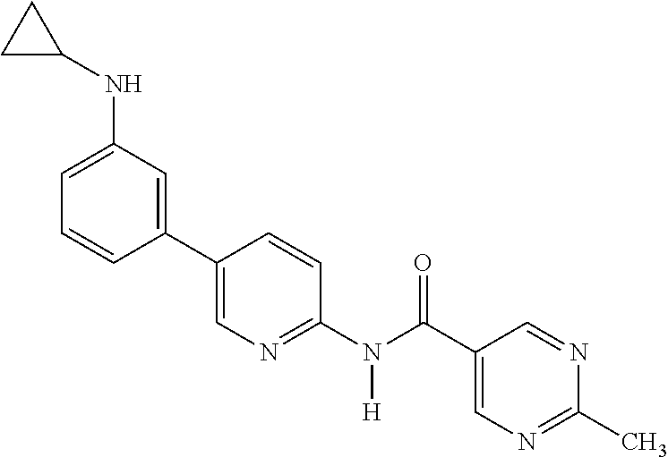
C1(C2=CN=C(N(C(C3=CN=C(C)N=C3)=O)[H])C=C2)=CC(NC2CC2)=CC=C1
